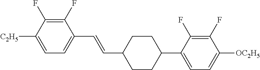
C1(F)=C(F)C([C2H5])=CC=C1C=CC1CCC(C2=CC=C([OC2H5])C(F)=C2F)CC1
